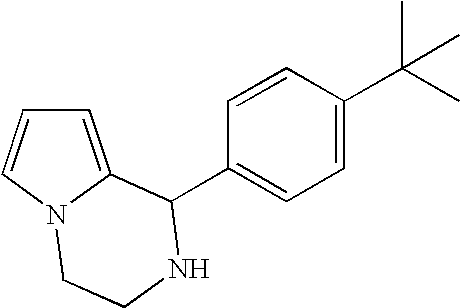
C1=C2N(C=C1)CCNC2C1=CC=C(C(C)(C)C)C=C1
